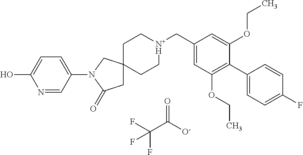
FC(C([O-])=O)(F)F.C1C[N+H](CC2=CC(OCC)=C(C3=CC=C(F)C=C3)C(OCC)=C2)CCC12CC(=O)N(C1=CC=C(O)N=C1)C2
